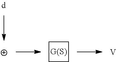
C1CCC1.[V]
